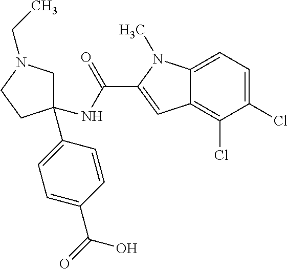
C1(NC(=O)C2=CC3=C(Cl)C(Cl)=CC=C3N2C)(C2=CC=C(C(O)=O)C=C2)CN(CC)CC1
